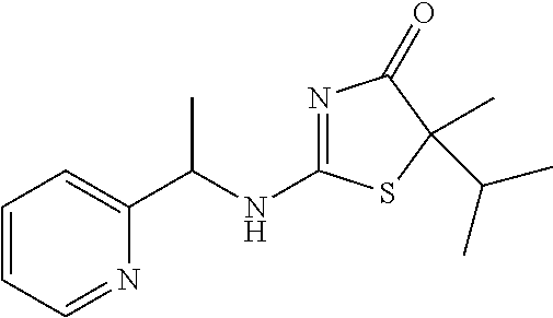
N1=C(NC(C2=CC=CC=N2)C)SC(C)(C(C)C)C1=O
